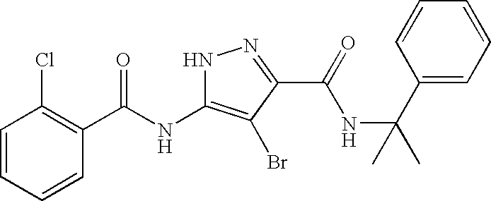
C1=CC=CC(C(NC2=C(Br)C(C(NC(C3=CC=CC=C3)(C)C)=O)=NN2)=O)=C1Cl
